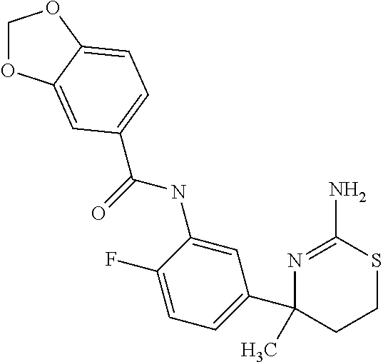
C1OC2=CC(C(=O)NC3=CC(C4(C)CCSC(N)=N4)=CC=C3F)=CC=C2O1
